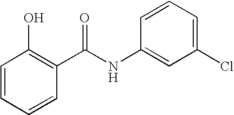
C1=CC=CC(C(NC2=CC(Cl)=CC=C2)=O)=C1O
